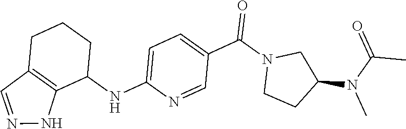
C1(NC2=CC=C(C(N3CCC(N(C(=O)C)C)C3)=O)C=N2)CCCC2=C1NN=C2
